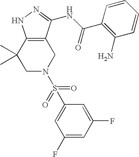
C1C2=C(C(C)(C)CN1S(C1=CC(F)=CC(F)=C1)(=O)=O)NN=C2NC(C1=C(N)C=CC=C1)=O
